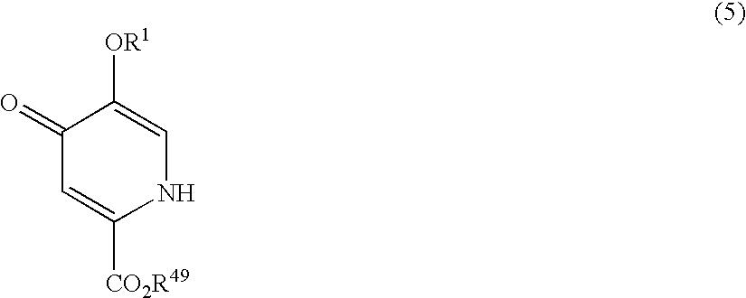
C1(=O)C=C([CO2R49])NC=C1[OR1]
